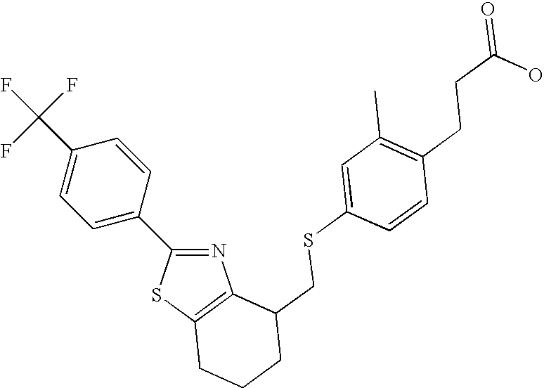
C1(C2=CC=C(C(F)(F)F)C=C2)=NC2=C(S1)CCCC2CSC1=CC(C)=C(CCC(=O)O)C=C1
